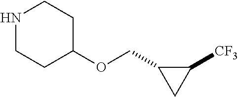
N1CCC(OCC2CC2[CF3])CC1
